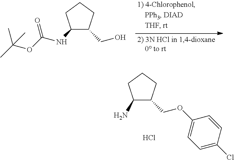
C(O)C1C(NC(=O)OC(C)(C)C)CCC1.C(OC1=CC=C(Cl)C=C1)C1C(N)CCC1.Cl
